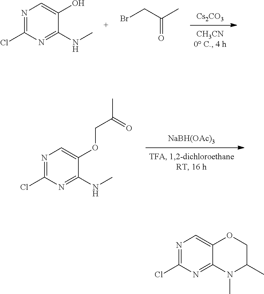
C1(Cl)=NC=C(O)C(NC)=N1.[Cs2CO3].CC(CBr)=O.C1(Cl)=NC=C(OCC(C)=O)C(NC)=N1.[NaBH(OAc)3].C1(Cl)=NC=C2C(=N1)N(C)C(C)CO2
